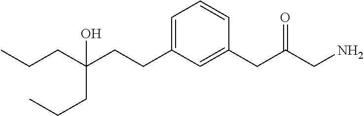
C(CC(CCC)(CCC1=CC=CC(CC(CN)=O)=C1)O)C
